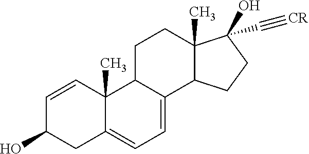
C12C(C)(CCC3C1=CC=C1C3(C)C=CC(O)C1)C(O)(C#[CR])CC2
